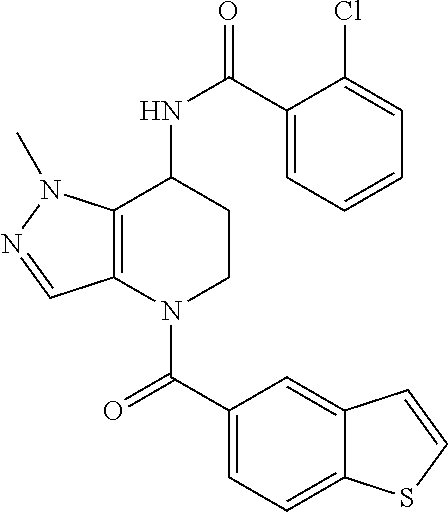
C1(C(NC2CCN(C(C3=CC=C4C(=C3)C=CS4)=O)C3=C2N(C)N=C3)=O)=CC=CC=C1Cl
